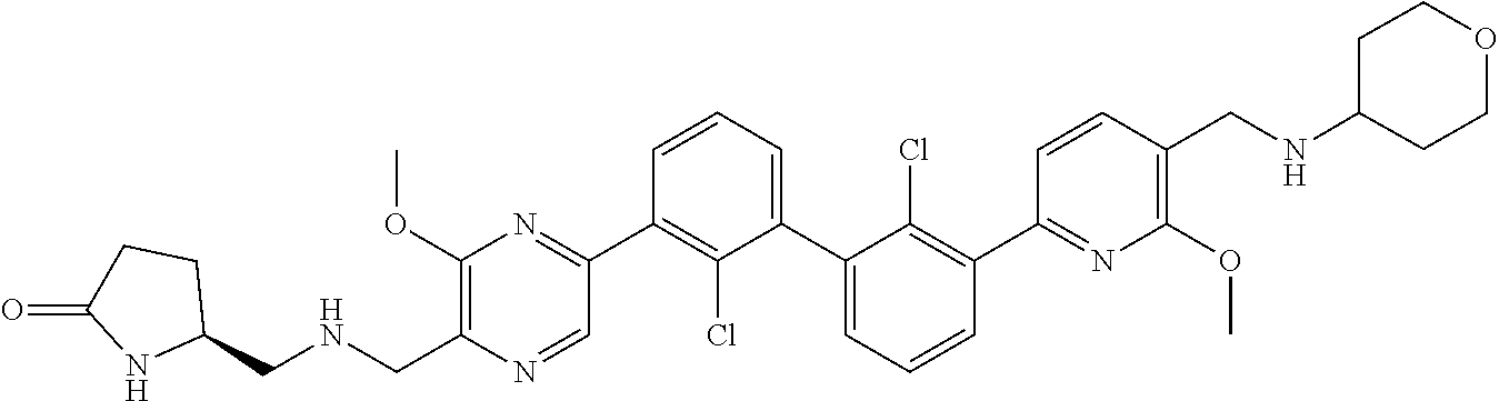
C1(OC)=C(CNCC2CCC(=O)N2)N=CC(C2=C(Cl)C(C3=CC=CC(C4=NC(OC)=C(CNC5CCOCC5)C=C4)=C3Cl)=CC=C2)=N1
